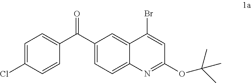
C1=C(Cl)C=CC(C(=O)C2=CC=C3C(=C2)C(Br)=CC(OC(C)(C)C)=N3)=C1
